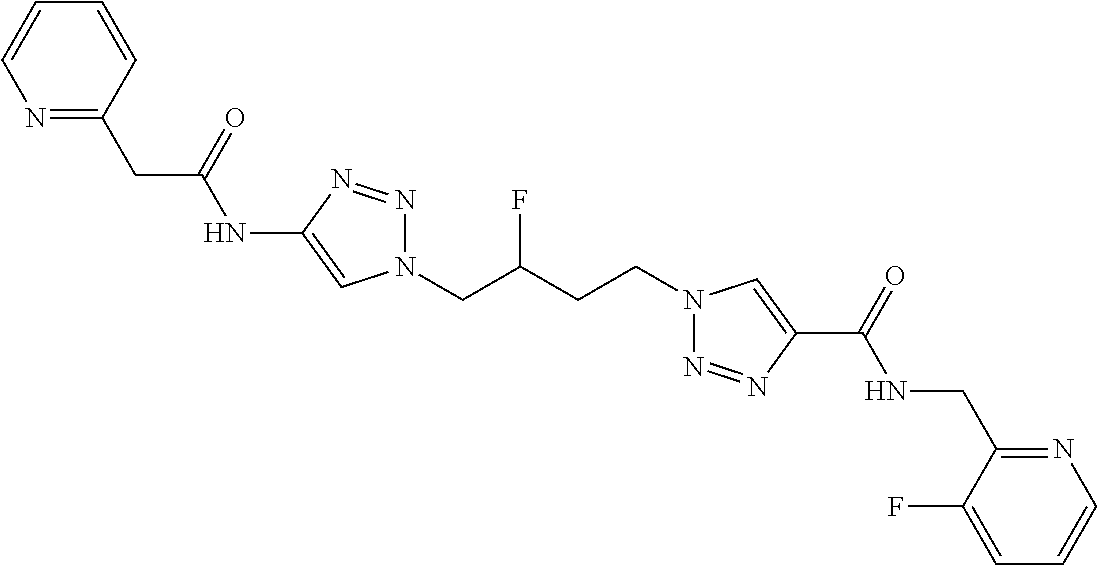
C1(NC(CC2=NC=CC=C2)=O)=CN(CC(CCN2N=NC(C(=O)NCC3=NC=CC=C3F)=C2)F)N=N1
